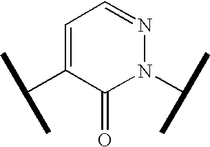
C1=C(C(C)C)C(=O)N(C(C)C)N=C1
